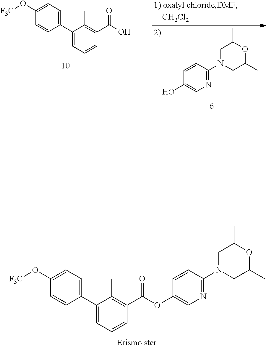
C1(O[F3C])=CC=C(C2=CC=CC(C(=O)OC3=CN=C(N4CC(C)OC(C)C4)C=C3)=C2C)C=C1.OC1=CN=C(N2CC(C)OC(C)C2)C=C1.C1(O[F3C])=CC=C(C2=CC=CC(C(=O)O)=C2C)C=C1
